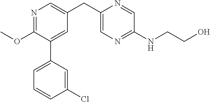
C1(OC)=NC=C(CC2=CN=C(NCCO)C=N2)C=C1C1=CC=CC(Cl)=C1
